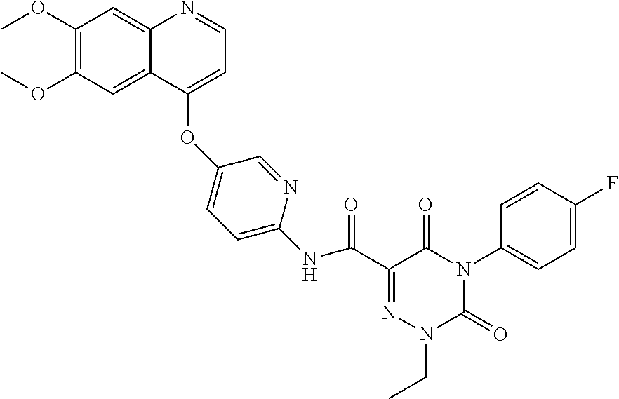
C1(OC)=C(OC)C=C2C(=C1)N=CC=C2OC1=CC=C(NC(C2=NN(CC)C(=O)N(C3=CC=C(F)C=C3)C2=O)=O)N=C1
